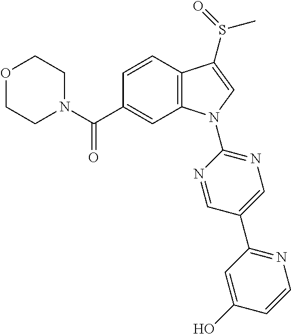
N1(C(C2=CC3=C(C=C2)C(S(=O)C)=CN3C2=NC=C(C3=NC=CC(O)=C3)C=N2)=O)CCOCC1
